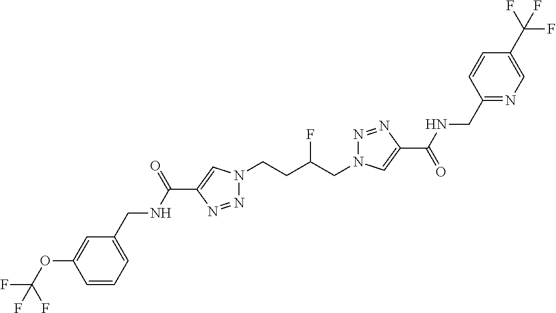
C1(C(NCC2=CC=CC(OC(F)(F)F)=C2)=O)=CN(CCC(CN2N=NC(C(=O)NCC3=NC=C(C(F)(F)F)C=C3)=C2)F)N=N1
